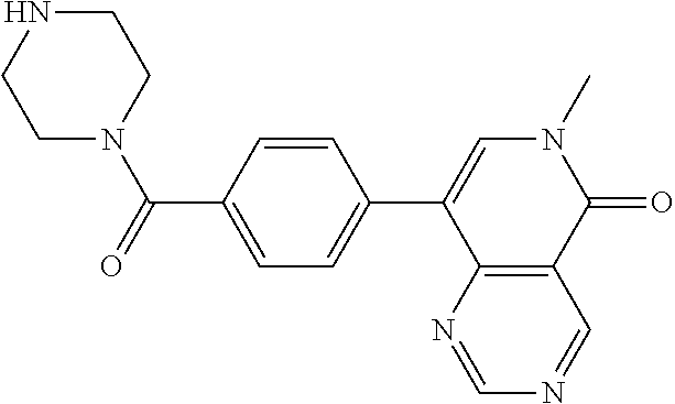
C(C1=CC=C(C2=CN(C)C(=O)C3=C2N=CN=C3)C=C1)(N1CCNCC1)=O
